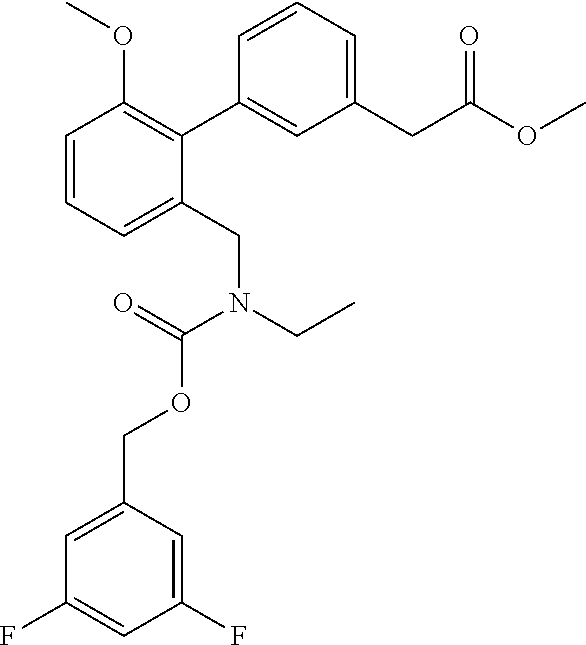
C1=CC=C(CN(CC)C(OCC2=CC(F)=CC(F)=C2)=O)C(C2=CC(CC(OC)=O)=CC=C2)=C1OC
